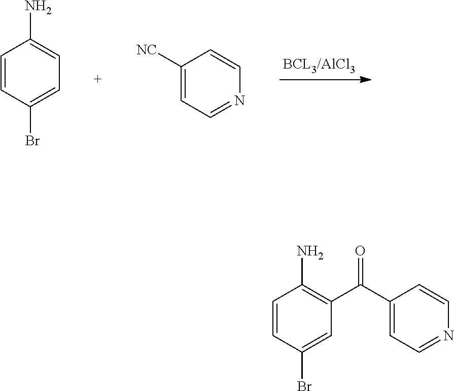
C1=CC(Br)=CC=C1N.C1([NC])=CC=NC=C1.C1=CC(Br)=CC(C(=O)C2=CC=NC=C2)=C1N
